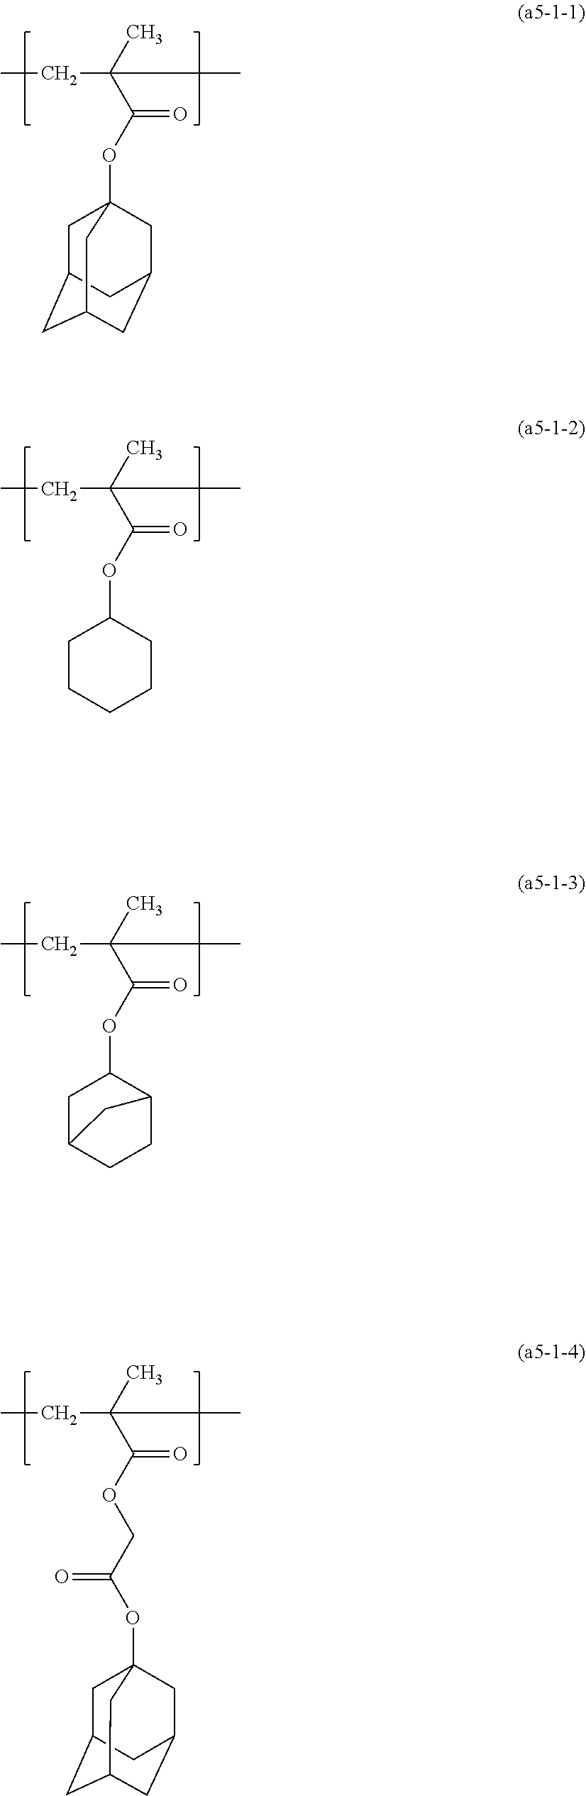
CCC(C(OC12CC3CC(CC(C1)C3)C2)=O)(C)C.CCC(C(OC1CCCCC1)=O)(C)C.CCC(C(OC1CC2CCC1C2)=O)(C)C.CCC(C(OCC(OC12CC3CC(CC(C1)C3)C2)=O)=O)(C)C
